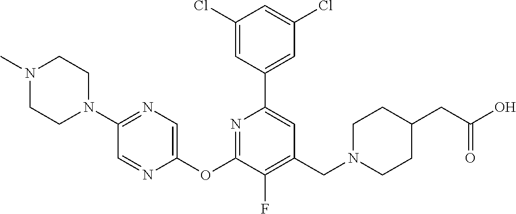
C1(Cl)=CC(C2=CC(CN3CCC(CC(O)=O)CC3)=C(F)C(OC3=CN=C(N4CCN(C)CC4)C=N3)=N2)=CC(Cl)=C1
